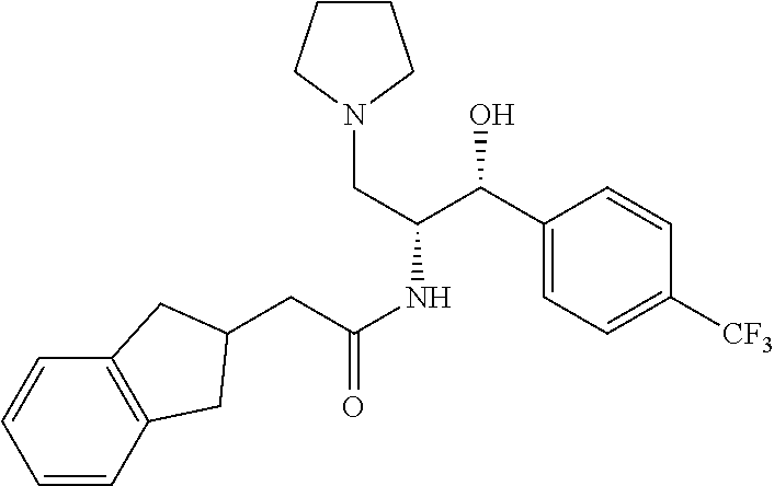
C12=C(C=CC=C1)CC(CC(NC(C(C1=CC=C([CF3])C=C1)O)CN1CCCC1)=O)C2
